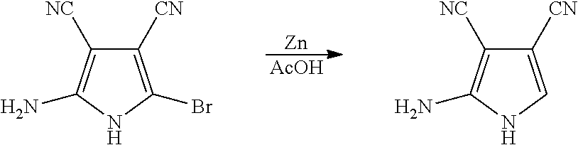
[AcOH].[Zn].C1([CN])=C(Br)NC(N)=C1[NC].C1([CN])=CNC(N)=C1[NC]
